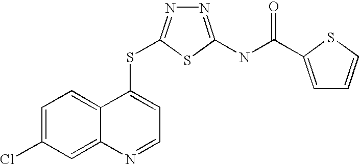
C1=C(Cl)C=C2C(=C1)C(SC1=NN=C(NC(=O)C3=CC=CS3)S1)=CC=N2
